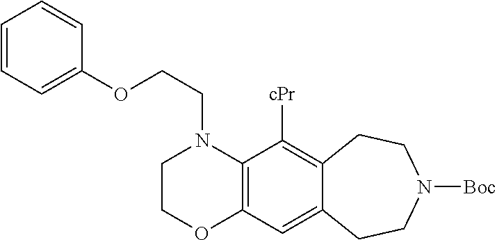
C12=C(C([cPr])=C3C(=C1)CCN([Boc])CC3)N(CCOC1=CC=CC=C1)CCO2
